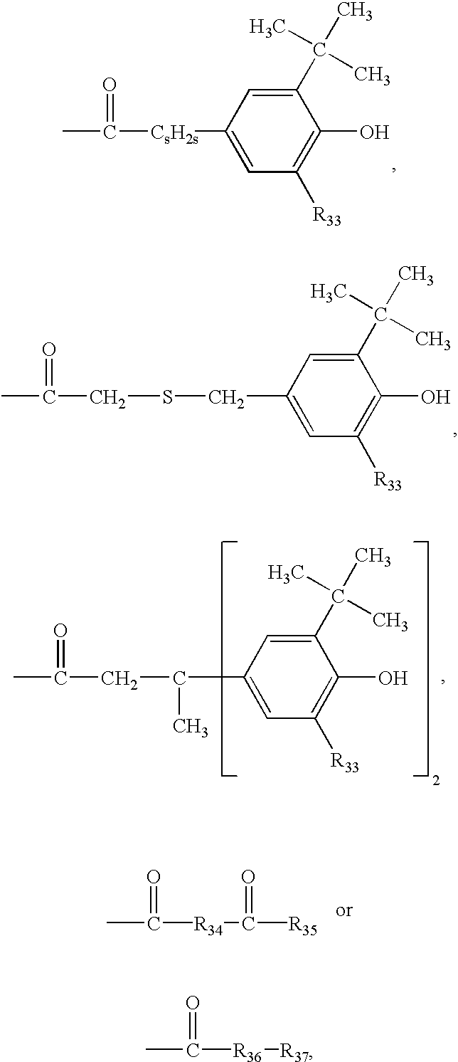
CC([CsH2s]C1=CC([R33])=C(O)C(C(C)(C)C)=C1)=O.C1(CSCC(C)=O)=CC([R33])=C(O)C(C(C)(C)C)=C1.CC([R36][R37])=O.C1(C(C)CC(C)=O)=CC([R33])=C(O)C(C(C)(C)C)=C1.CC([R34]C([R35])=O)=O
